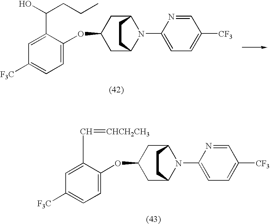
C1C(OC2=CC=C([F3C])C=C2C=[CHCH2CH3])CC2N(C3=CC=C([CF3])C=N3)C1CC2.C1C(OC2=CC=C([F3C])C=C2C(CCC)O)CC2N(C3=CC=C([CF3])C=N3)C1CC2
